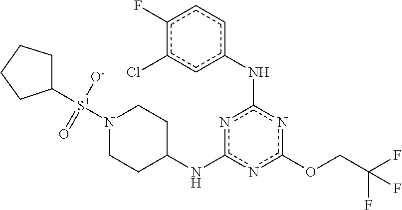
n1c(NC2CCN([S+]([O-])(=O)C3CCCC3)CC2)nc(Nc2cc(Cl)c(F)cc2)nc1OCC(F)(F)F
